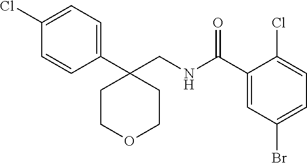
C1=C(Cl)C=CC(C2(CNC(C3=CC(Br)=CC=C3Cl)=O)CCOCC2)=C1
